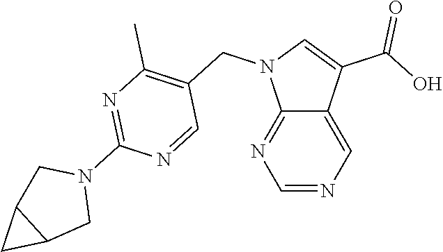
C1=NC=C2C(=N1)N(CC1=C(C)N=C(N3CC4C(C3)C4)N=C1)C=C2C(O)=O
